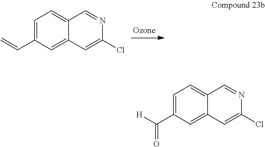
C12=CC=C(C=C)C=C1C=C(Cl)N=C2.C12=CC=C(C([H])=O)C=C1C=C(Cl)N=C2
